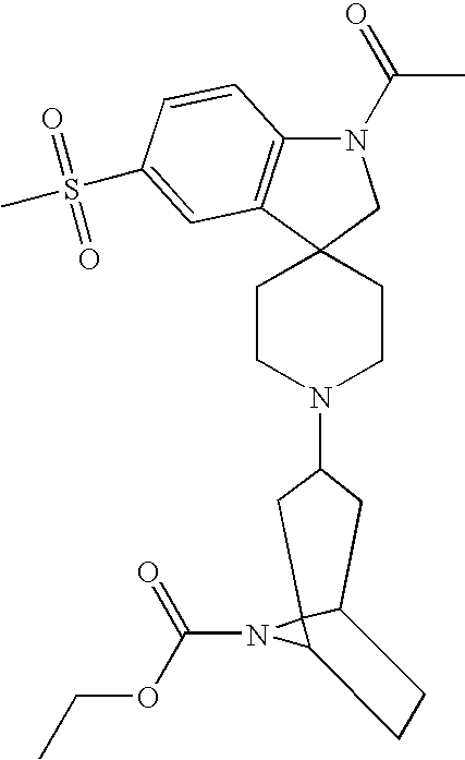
C1CN(C2CC3C4(N(C(=O)OCC)C4CC3)C2)CCC12CN(C(C)=O)C1=C2C=C(S(C)(=O)=O)C=C1
